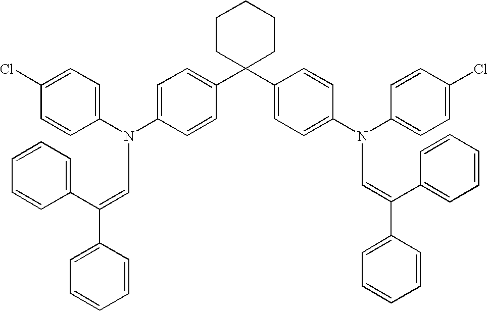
C1(Cl)=CC=C(N(C2=CC=C(C3(C4=CC=C(N(C5=CC=C(Cl)C=C5)C=C(C5=CC=CC=C5)C5=CC=CC=C5)C=C4)CCCCC3)C=C2)C=C(C2=CC=CC=C2)C2=CC=CC=C2)C=C1
